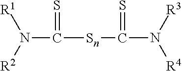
[R1]N([R2])C([Sn]C(N([R3])[R4])=S)=S
